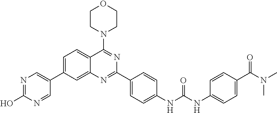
C1=C(C2=CN=C(O)N=C2)C=C2C(=C1)C(N1CCOCC1)=NC(C1=CC=C(NC(NC3=CC=C(C(N(C)C)=O)C=C3)=O)C=C1)=N2
